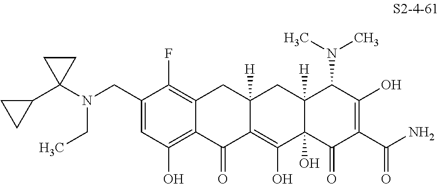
C1(CN(C2(C3CC3)CC2)CC)=CC(O)=C2C(=C1F)CC1([H])C(=C(O)C3(O)C([H])(C1)C(N(C)C)C(O)=C(C(=O)N)C3=O)C2=O
